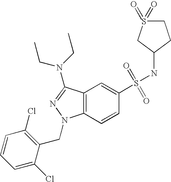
C1(S(=O)(=O)NC2CCS(=O)(=O)C2)=CC2=C(C=C1)N(CC1=C(Cl)C=CC=C1Cl)N=C2N(CC)CC
